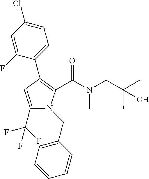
C1(C(F)(F)F)=CC(C2=CC=C(Cl)C=C2F)=C(C(N(C)CC(C)(C)O)=O)N1CC1=CC=CC=C1
